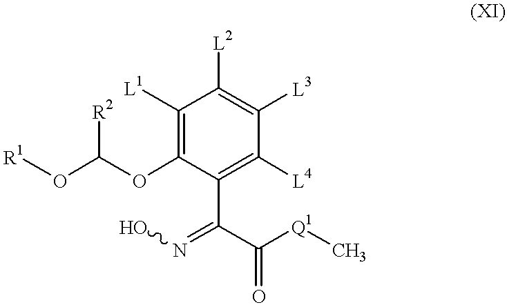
[R2]C(OC1=C([L1])C([L2])=C([L3])C([L4])=C1C(C([Q1]C)=O)=NO)O[R1]
